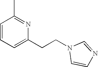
CC1=NC(CCN2C=CN=C2)=CC=C1
